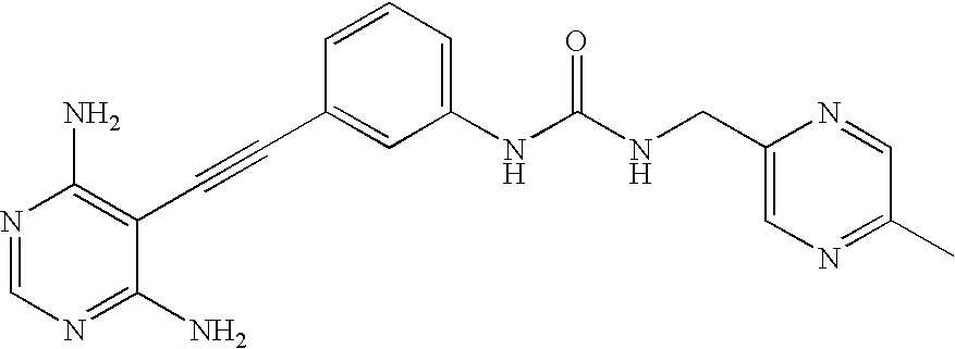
N1=CN=C(N)C(C#CC2=CC(NC(NCC3=CN=C(C)C=N3)=O)=CC=C2)=C1N
